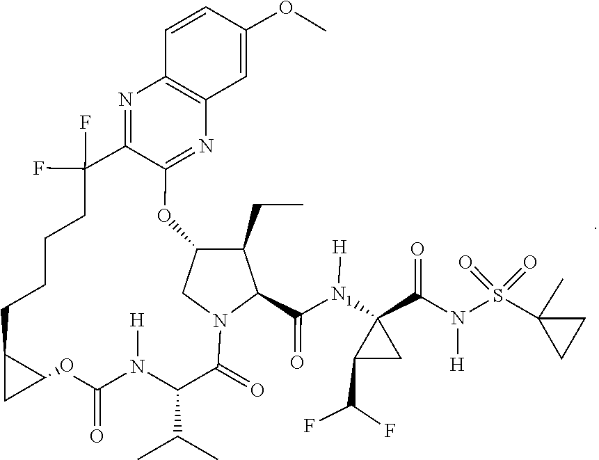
[H][N1](C1(C(N([H])S(=O)(=O)C2(C)CC2)=O)C(C(F)F)C1)C(=O)C1N(C(C(N([H])C(=O)C)C(C)C)=O)CC(OC2=NC3=C(N=C2C(CCCCC2CC2O)(F)F)C=CC(OC)=C3)C1CC
